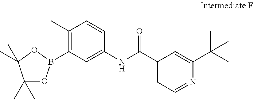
CC1=C(B2OC(C)(C)C(C)(C)O2)C=C(NC(C2=CC=NC(C(C)(C)C)=C2)=O)C=C1
